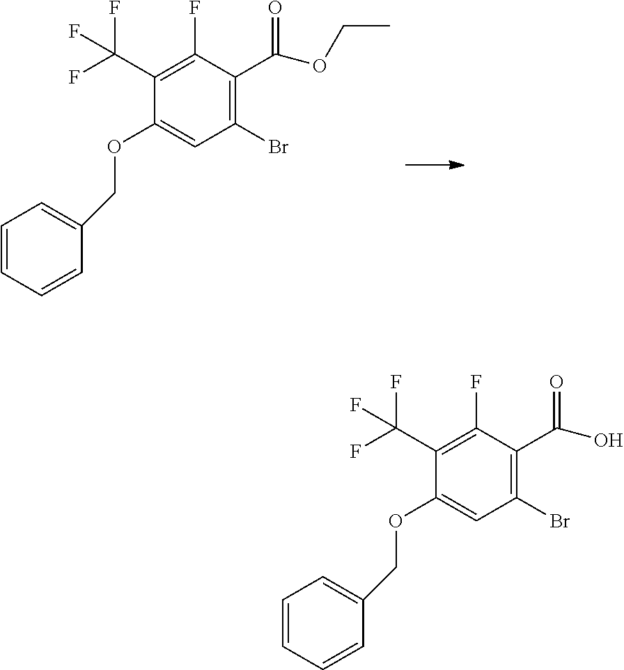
C1=CC=CC(COC2=CC(Br)=C(C(OCC)=O)C(F)=C2C(F)(F)F)=C1.C1=CC=CC(COC2=CC(Br)=C(C(O)=O)C(F)=C2C(F)(F)F)=C1
